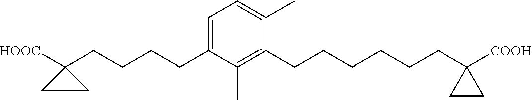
C1=C(C)C(CCCCCCC2([COOH])CC2)=C(C)C(CCCCC2([HOOC])CC2)=C1
